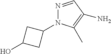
OC1CC(N2N=CC(N)=C2C)C1
